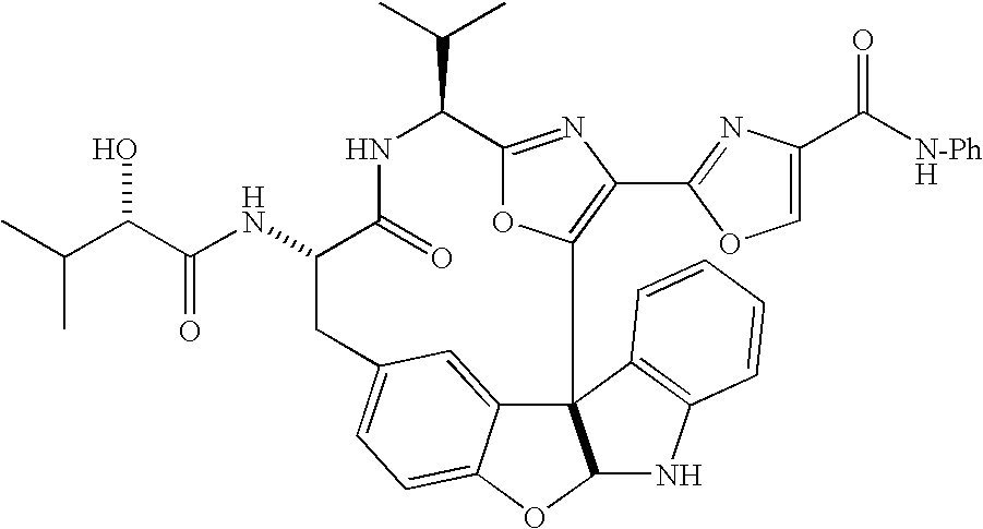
C123C4=CC(=CC=C4OC1NC1=C2C=CC=C1)CC(NC(=O)C(O)C(C)C)C(=O)NC(C(C)C)C1=NC(C2=NC(C([N-PhH])=O)=CO2)=C3O1
